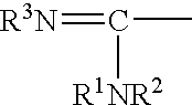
[R3N]=C(C)[R1NR2]
